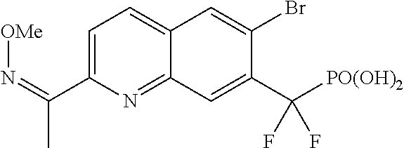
C1=C(C(C)=N[OMe])N=C2C(=C1)C=C(Br)C(C([PO(OH)2])(F)F)=C2
